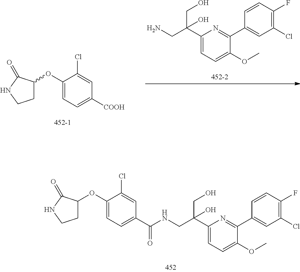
C1(OC2CCNC2=O)=CC=C([COOH])C=C1Cl.C1(Cl)=C(F)C=CC(C2=NC(C(CN)(CO)O)=CC=C2OC)=C1.C1(Cl)=C(F)C=CC(C2=NC(C(CNC(C3=CC=C(OC4CCNC4=O)C(Cl)=C3)=O)(CO)O)=CC=C2OC)=C1
